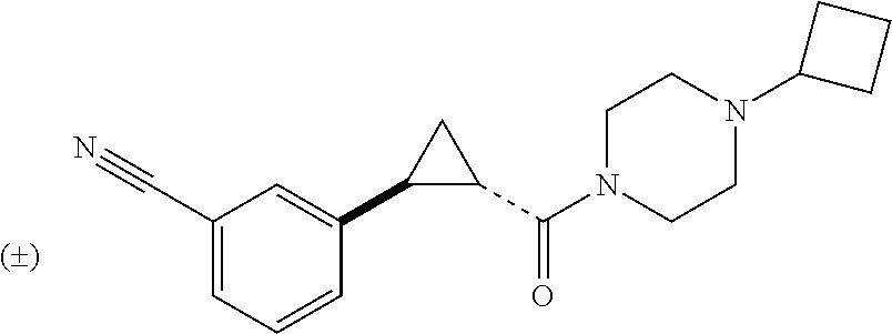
C1C(C(N2CCN(C3CCC3)CC2)=O)C1C1=CC(C#N)=CC=C1
